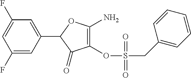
C1(F)=CC(C2C(=O)C(OS(CC3=CC=CC=C3)(=O)=O)=C(N)O2)=CC(F)=C1
